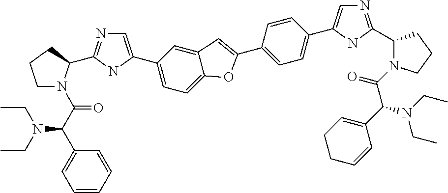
C1(C2=CN=C(C3N(C(C(C4=CC=CC=C4)N(CC)CC)=O)CCC3)N2)=CC=C2C(=C1)C=C(C1=CC=C(C3=CN=C(C4N(C(=O)C(C5=CCCC=C5)N(CC)CC)CCC4)N3)C=C1)O2
